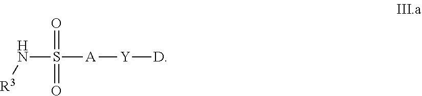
N(S([A][Y][D])(=O)=O)[R3]
